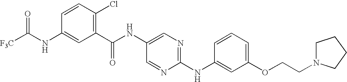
[F3C]C(NC1=CC(C(NC2=CN=C(NC3=CC(OCCN4CCCC4)=CC=C3)N=C2)=O)=C(Cl)C=C1)=O
